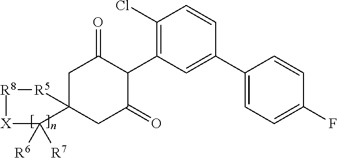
C1C2(CC(=O)C(C3=C(Cl)C=CC(C4=CC=C(F)C=C4)=C3)C1=O)C([R6])([R7])[X][R8][R5]2
